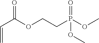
C(C(OCCP(OC)(=O)OC)=O)=C
